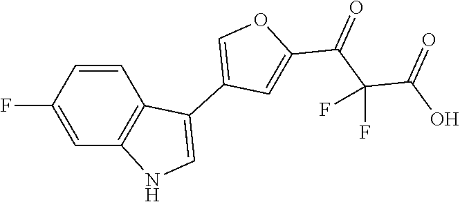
C1=CC(F)=CC2=C1C(C1=COC(C(C(C(O)=O)(F)F)=O)=C1)=CN2
